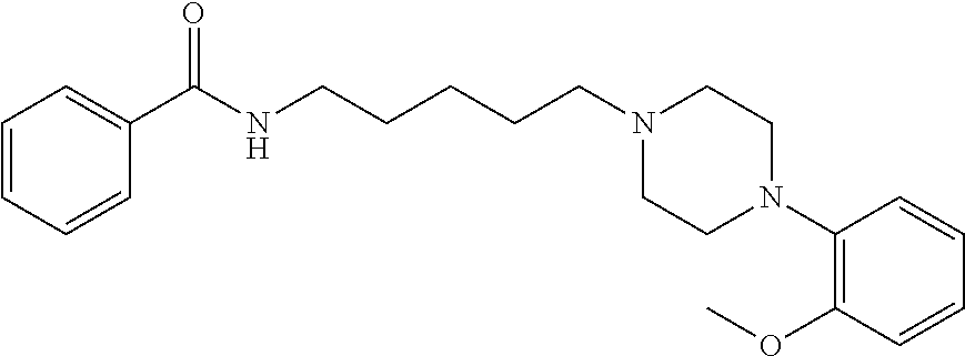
C(CCCN1CCN(C2=C(OC)C=CC=C2)CC1)CNC(C1=CC=CC=C1)=O
